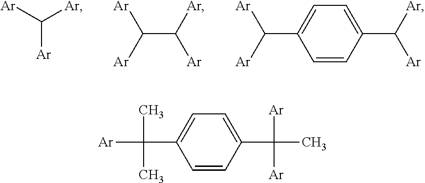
C([Ar])([Ar])[Ar].C(C([Ar])[Ar])([Ar])[Ar].C(C1=CC=C(C([Ar])[Ar])C=C1)([Ar])[Ar].[Ar]C(C)(C)C1=CC=C(C([Ar])(C)[Ar])C=C1
